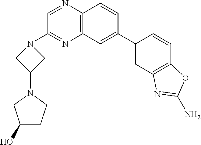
C12=C(C=C(C3=CC4=C(C=C3)OC(N)=N4)C=C1)N=C(N1CC(N3CC(O)CC3)C1)C=N2
